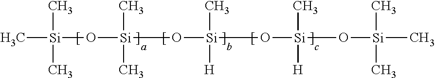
C[Si](C)(C)O[Si](C)(C)O[Si](C)([H])O[Si](O[Si](C)(C)C)(C)[H]
